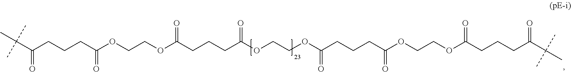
CC(C)(C)C(=O)CCCC(=O)OCCOC(=O)CCCC(=O)OCCOC(=O)CCCC(=O)OCCOC(CCCC(=O)C(C)(C)C)=O
